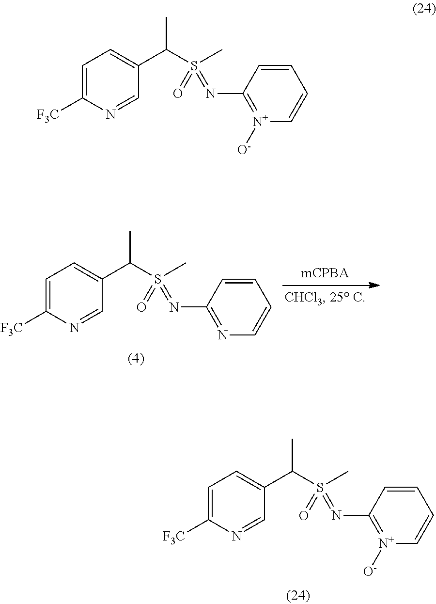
C1=C([F3C])N=CC(C(S(C)(=NC2=[N+]([O-])C=CC=C2)=O)C)=C1.C1=C([F3C])N=CC(C(S(C)(=NC2=NC=CC=C2)=O)C)=C1.C1=C([F3C])N=CC(C(S(C)(=NC2=[N+]([O-])C=CC=C2)=O)C)=C1
